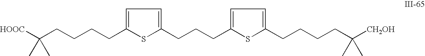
C(CCCC1=CC=C(CCCC2=CC=C(CCCCC([CH2OH])(C)C)S2)S1)C([HOOC])(C)C
